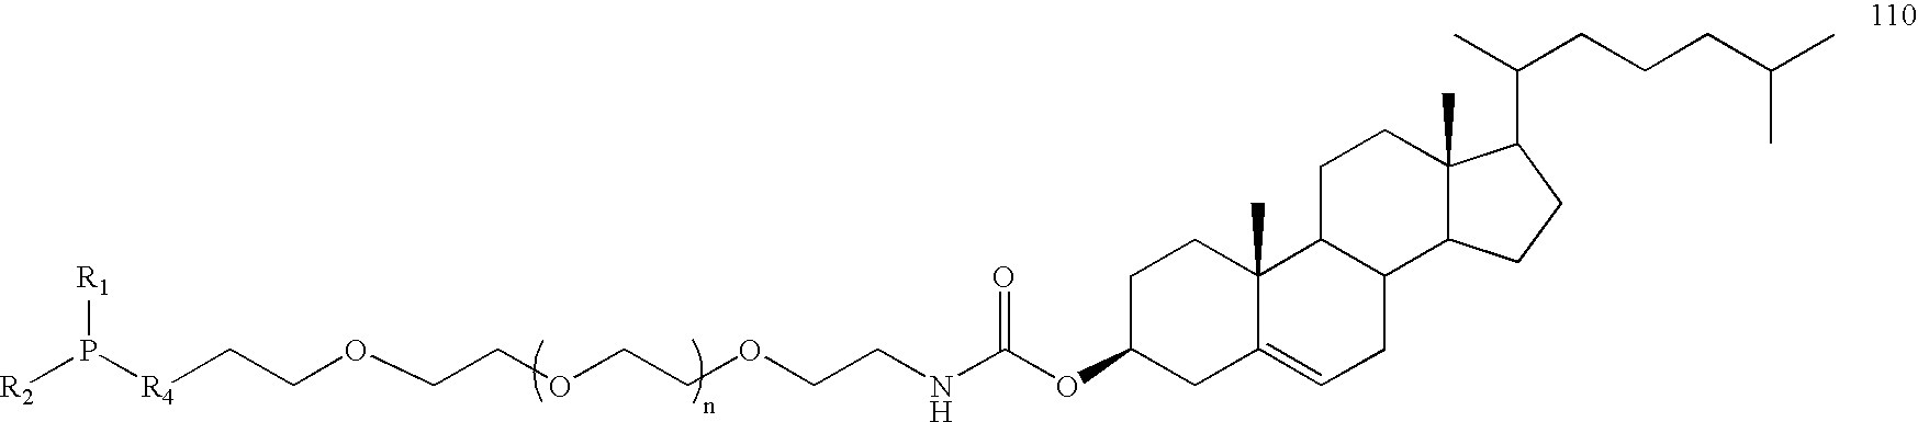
C1C(OC(NCCOCCOCCOCC[R4]P([R2])[R1])=O)CC2=CCC3C(C2(C)C1)CCC1(C)C3CCC1C(C)CCCC(C)C
